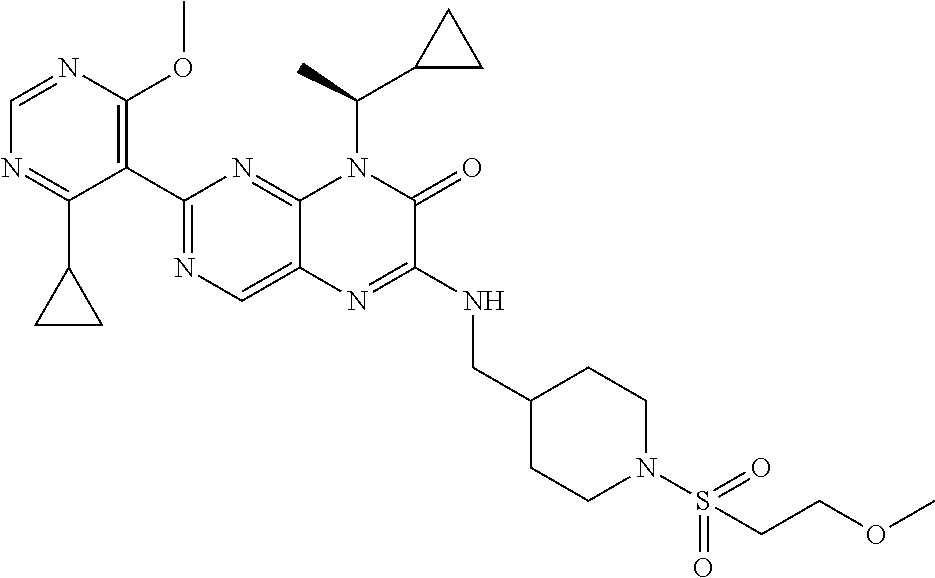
C1=NC(OC)=C(C2=NC=C3C(=N2)N(C(C)C2CC2)C(=O)C(NCC2CCN(S(=O)(=O)CCOC)CC2)=N3)C(C2CC2)=N1
